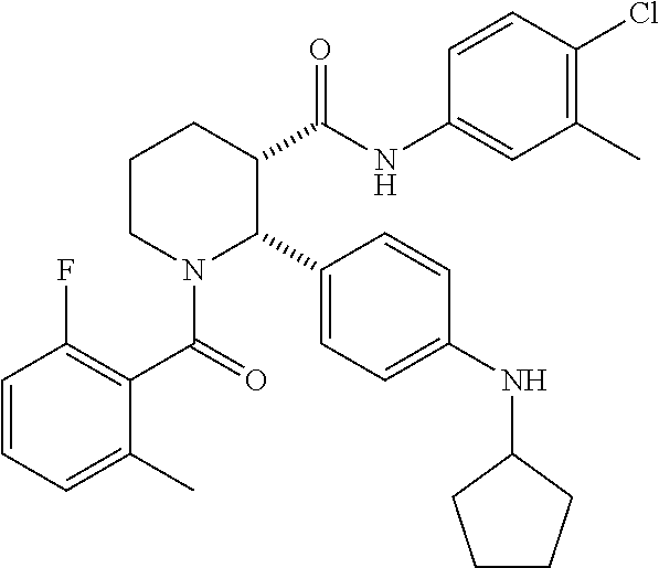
C1CN(C(C2=C(F)C=CC=C2C)=O)C(C2=CC=C(NC3CCCC3)C=C2)C(C(NC2=CC(C)=C(Cl)C=C2)=O)C1
